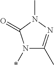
N1(*)C(C)=NN(C)C1=O
